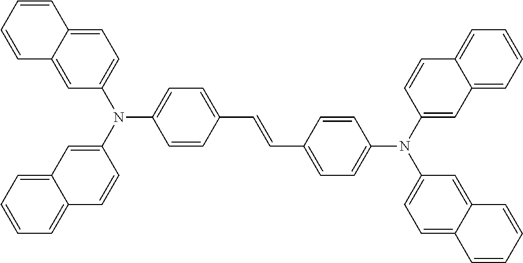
C1=CC(C=CC2=CC=C(N(C3=CC4=CC=CC=C4C=C3)C3=CC=C4C(=C3)C=CC=C4)C=C2)=CC=C1N(C1=CC2=CC=CC=C2C=C1)C1=CC=C2C(=C1)C=CC=C2
